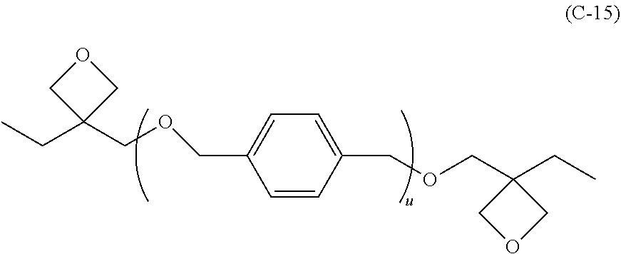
CCC1(COCC2=CC=C(COCC3(CC)COC3)C=C2)COC1
